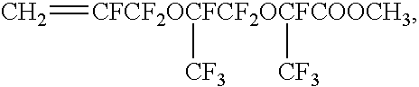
C=[CFCF2OCFCF2OCFCOOCH3]([CF3])[CF3]
